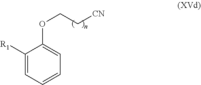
C1([R1])=CC=CC=C1OCC[CN]
